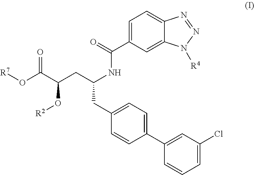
C1=C(C(NC(CC(C(O[R7])=O)O[R2])CC2=CC=C(C3=CC(Cl)=CC=C3)C=C2)=O)C=C2C(=C1)N=NN2[R4]
